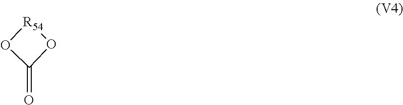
O1C(=O)O[R54]1
